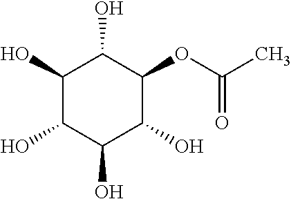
C1(O)C(O)C(O)C(O)C(OC(C)=O)C1O
